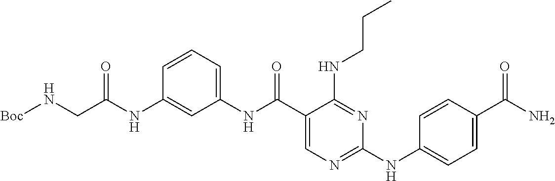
C1(NC(C2=CN=C(NC3=CC=C(C(N)=O)C=C3)N=C2NCCC)=O)=CC=CC(NC(CN[Boc])=O)=C1
